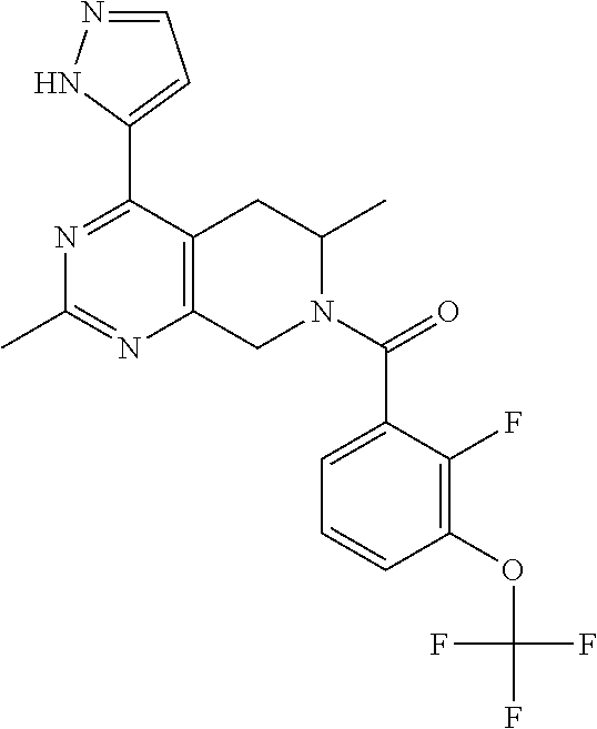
C1(C2=CC=NN2)=NC(C)=NC2=C1CC(C)N(C(C1=CC=CC(OC(F)(F)F)=C1F)=O)C2
